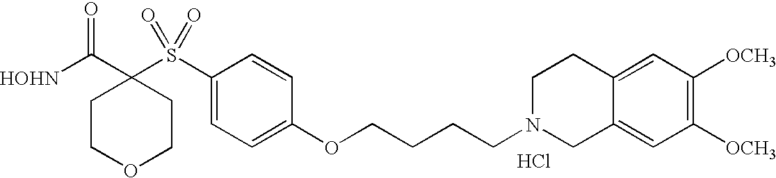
[HOHN]C(C1(S(C2=CC=C(OCCCCN3CC4=CC([OCH3])=C([OCH3])C=C4CC3)C=C2)(=O)=O)CCOCC1)=O.Cl
